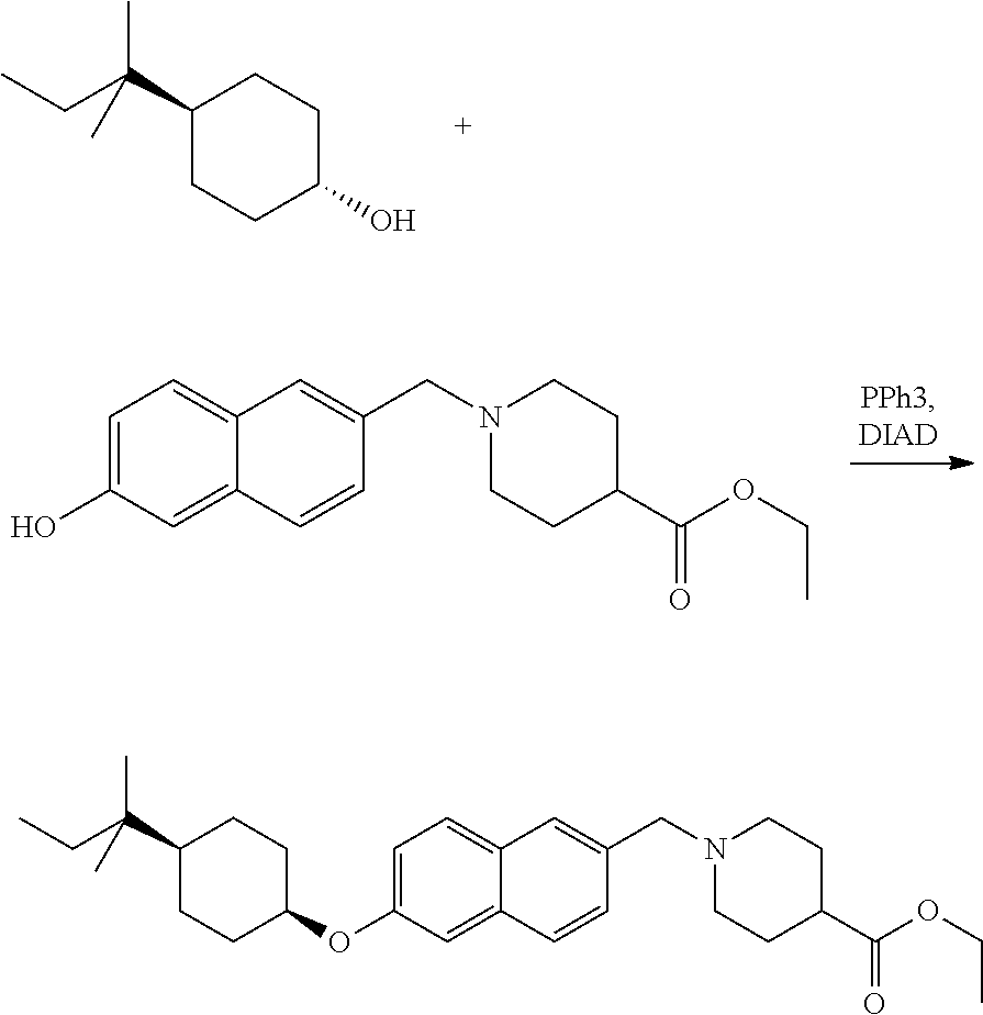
C(C1CCC(O)CC1)(CC)(C)C.C1(O)=CC=C2C(=C1)C=CC(CN1CCC(C(OCC)=O)CC1)=C2.C1CC(OC2=CC=C3C(=C2)C=CC(CN2CCC(C(OCC)=O)CC2)=C3)CCC1C(CC)(C)C
